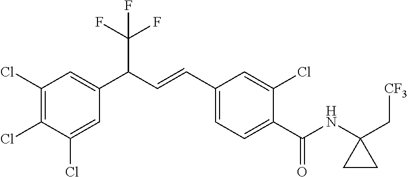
C1(Cl)=C(Cl)C(Cl)=CC(C(C=CC2=CC=C(C(=O)NC3(C[CF3])CC3)C(Cl)=C2)C(F)(F)F)=C1
